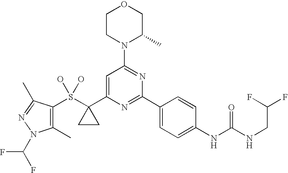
C1CN(C2=NC(C3=CC=C(NC(NCC(F)F)=O)C=C3)=NC(C3(S(O)(O)C4=C(C)N(C(F)F)N=C4C)CC3)=C2)C(C)CO1
